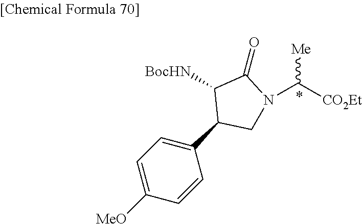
[BocHN]C1C(C2=CC=C([MeO])C=C2)CN(C([CO2Et])[Me])C1=O
